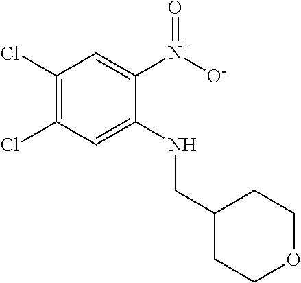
C1(Cl)=C(Cl)C=C(NCC2CCOCC2)C([N+]([O-])=O)=C1
